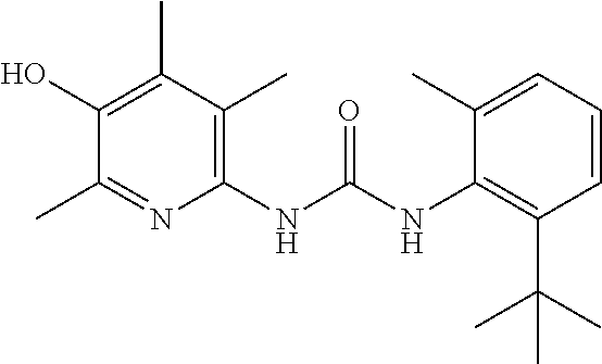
C1(NC(NC2=C(C(C)(C)C)C=CC=C2C)=O)=C(C)C(C)=C(O)C(C)=N1
